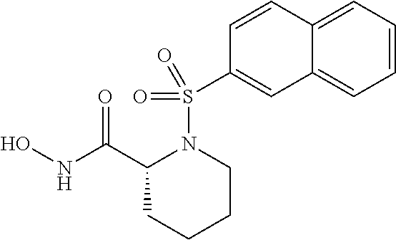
C1N(S(C2=CC3=CC=CC=C3C=C2)(=O)=O)C(C(NO)=O)CCC1
